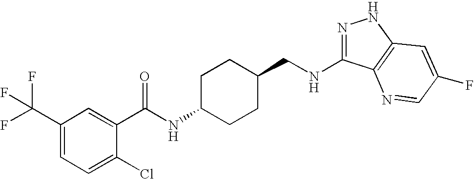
N1=C(NCC2CCC(NC(=O)C3=CC(C(F)(F)F)=CC=C3Cl)CC2)C2=C(N1)C=C(F)C=N2
